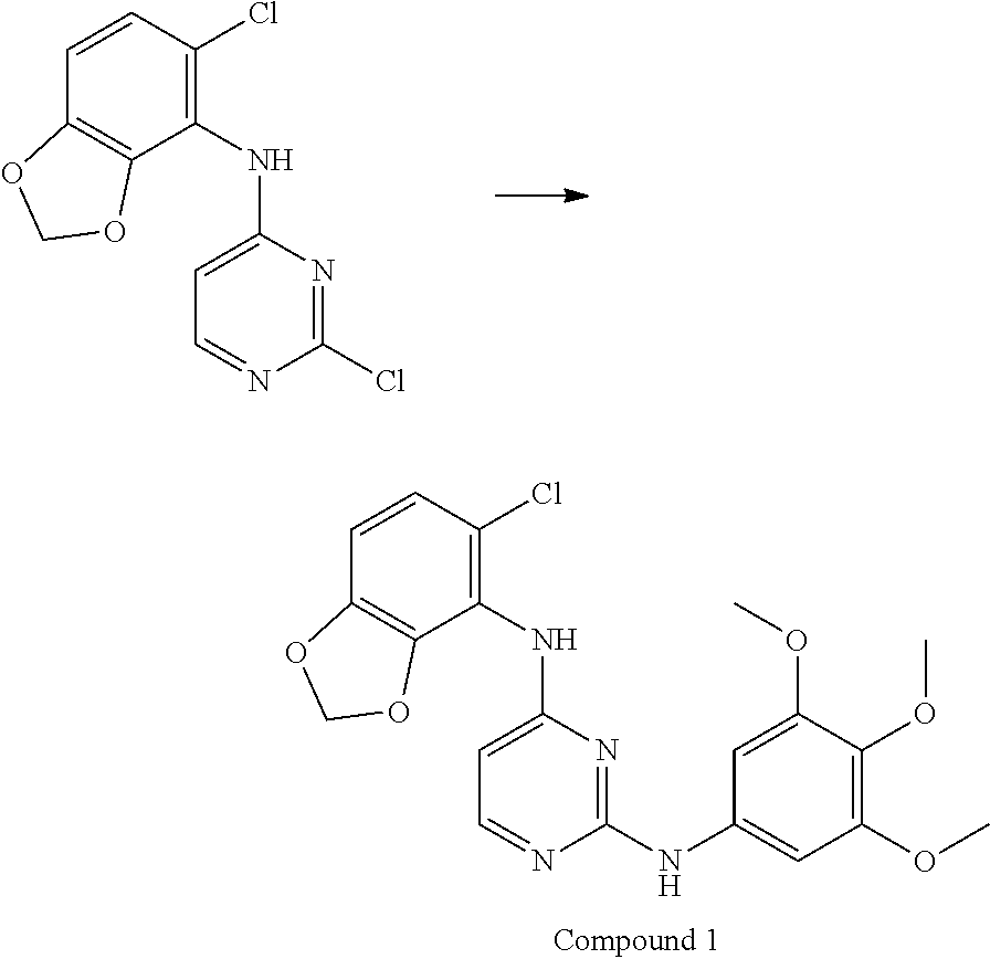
C1(Cl)=NC(NC2=C(Cl)C=CC3=C2OCO3)=CC=N1.C1(NC2=CC(OC)=C(OC)C(OC)=C2)=NC(NC2=C(Cl)C=CC3=C2OCO3)=CC=N1
